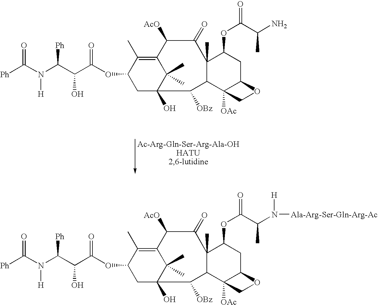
C([Ph])(N(C([Ph])C(C(OC1CC2(O)C(C)(C)C(=C1C)C([AcO])C(=O)C1(C)C(C2[OBz])C2([OAc])C(CC1OC(=O)C(N)C)OC2)=O)O)[H])=O.C([Ph])(N(C([Ph])C(C(OC1CC2(O)C(C)(C)C(=C1C)C([AcO])C(=O)C1(C)C(C2[OBz])C2([OAc])C(CC1OC(=O)C(N([H])[Ala-Arg-Ser-Gln-Arg-Ac])C)OC2)=O)O)[H])=O
